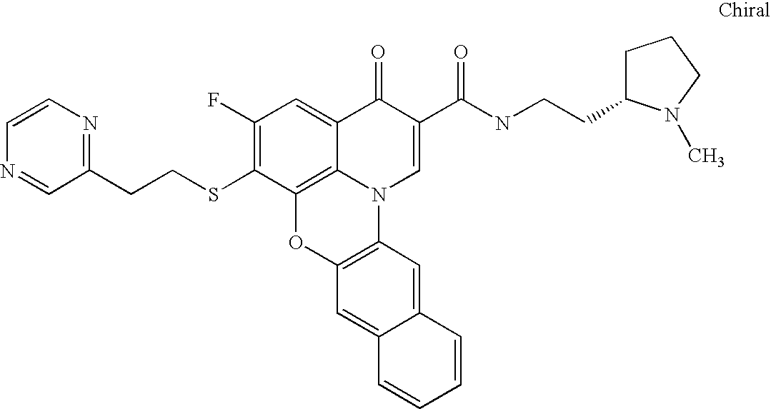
C1(F)=C(SCCC2=NC=CN=C2)C2=C3C(=C1)C(=O)C(C(NCCC1CCCN1C)=O)=CN3C1=C(O2)C=C2C(=C1)C=CC=C2
